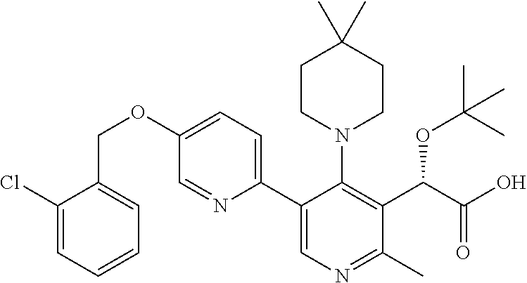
C1CN(C2=C(C(C(O)=O)OC(C)(C)C)C(C)=NC=C2C2=CC=C(OCC3=CC=CC=C3Cl)C=N2)CCC1(C)C
